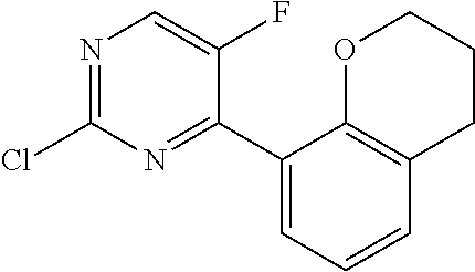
ClC1=NC=C(F)C(C2=CC=CC3=C2OCCC3)=N1
